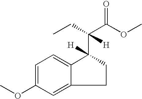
COC1=CC=C2C(=C1)CCC2(C(C(OC)=O)([H])CC)[H]
